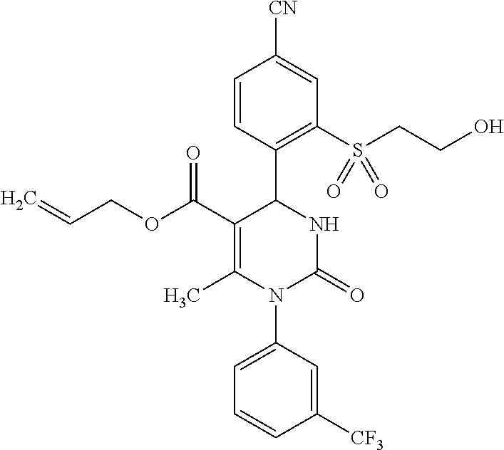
C1(C(OCC=C)=O)=C(C)N(C2=CC=CC([CF3])=C2)C(=O)NC1C1=C(S(CCO)(=O)=O)C=C([CN])C=C1
